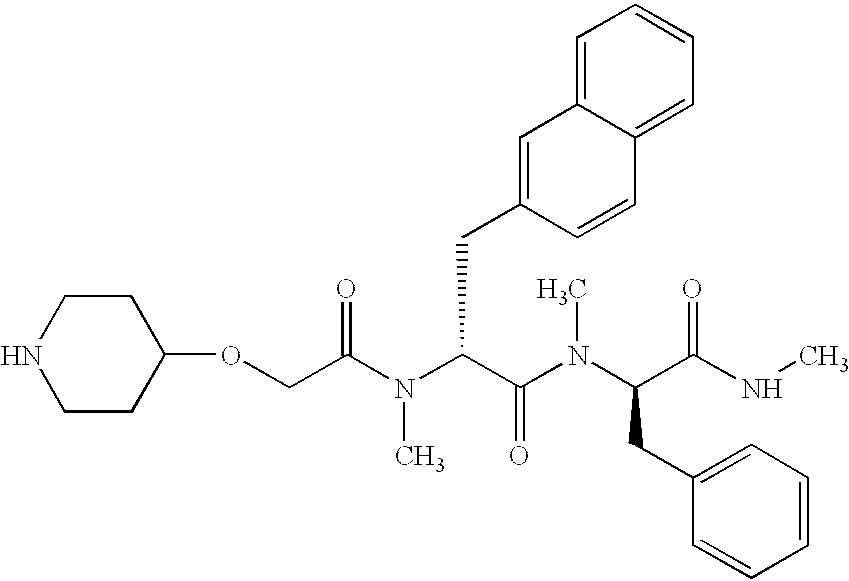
O(CC(N(C(C(N(C(C(NC)=O)CC1=CC=CC=C1)C)=O)CC1=CC2=CC=CC=C2C=C1)C)=O)C1CCNCC1
